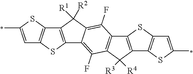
C12=C(SC3=C1SC(C)=C3)C1=C(F)C3=C(C(F)=C1C2([R1])[R2])C1=C(C3([R3])[R4])C2=C(S1)C=C(C)S2
